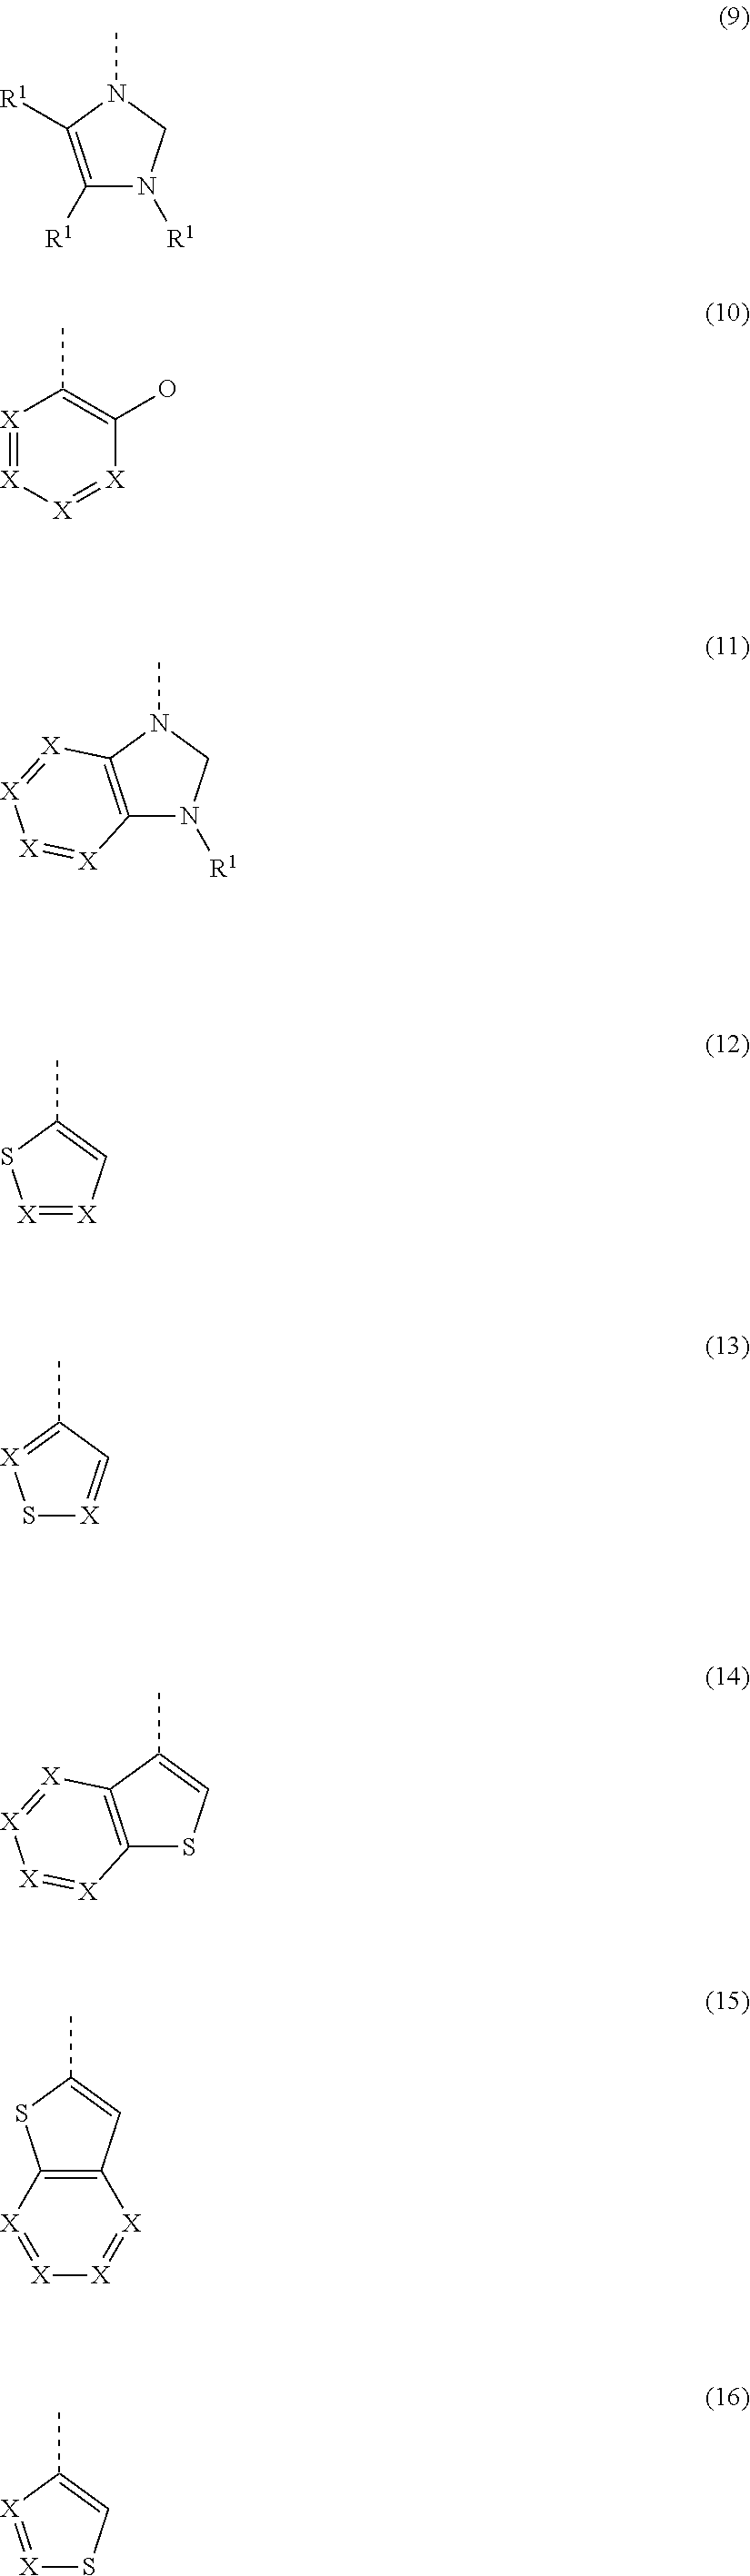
[X]1=[X][X]=[X]C(O)=C1C.C1([R1])=C([R1])N(C)CN1[R1].C12=C(N(C)CN1[R1])[X]=[X][X]=[X]2.[X]1=[X]C=C(C)S1.S1[X]=CC(C)=[X]1.C12=C(C(C)=CS1)[X]=[X][X]=[X]2.C12=C(C=C(C)S1)[X]=[X][X]=[X]2.[X]1=[X]C(C)=CS1
